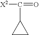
C1CC1C(=O)[X2]
